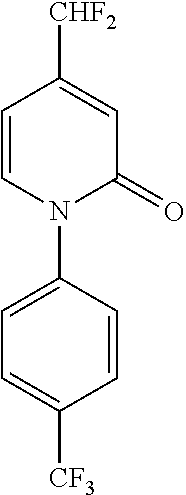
C1=CC([CHF2])=CC(=O)N1C1=CC=C([CF3])C=C1
